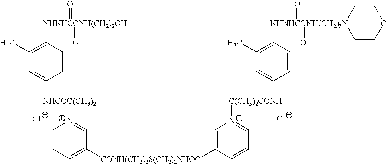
[Cl-].[Cl-].[NHNHCCNH(CH2)2OH](C1=C(C)C=C([NHCOC(CH3)2][N+]2=CC([CONH(CH2)2S(CH2)2NHOC]C3=C[N+]([C(CH3)2CONH]C4=CC(C)=C([NHNHCCNH(CH2)3N]5(=O)(=O)CCOCC5)C=C4)=CC=C3)=CC=C2)C=C1)(=O)=O
